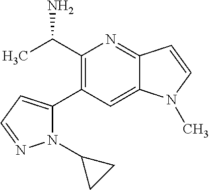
C1(C(C)N)=C(C2=CC=NN2C2CC2)C=C2C(=N1)C=CN2C
